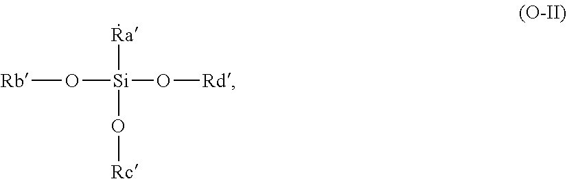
C[Ra][Si](O[Rb])(O[Rd])O[Rc]
